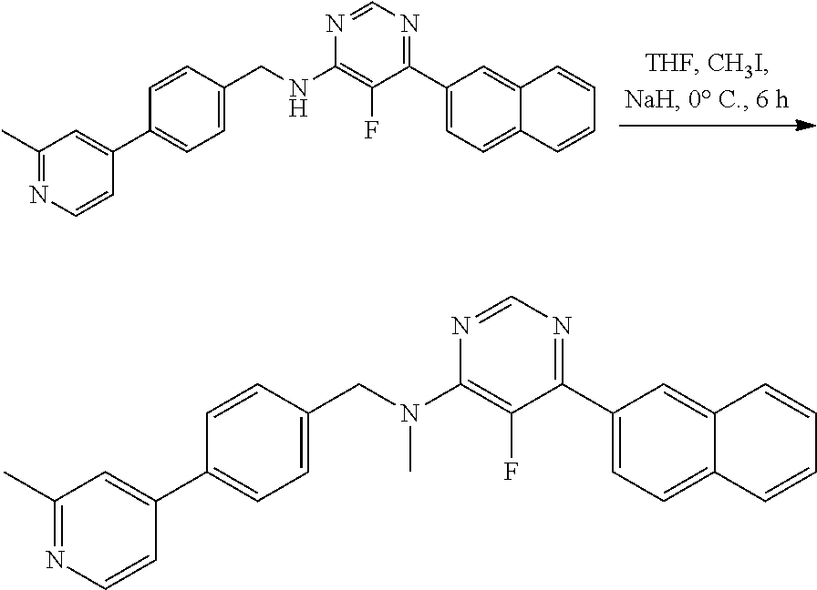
C1(C)=NC=CC(C2=CC=C(CNC3=C(F)C(C4=CC=C5C(=C4)C=CC=C5)=NC=N3)C=C2)=C1.C1(C)=NC=CC(C2=CC=C(CN(C3=C(F)C(C4=CC=C5C(=C4)C=CC=C5)=NC=N3)C)C=C2)=C1
